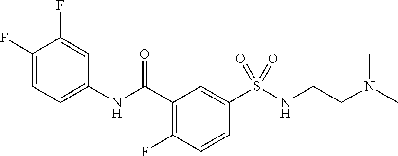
C1(F)=CC=C(NC(C2=C(F)C=CC(S(NCCN(C)C)(=O)=O)=C2)=O)C=C1F
